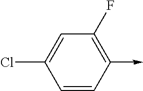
C1=CC(->C)=C(F)C=C1Cl
